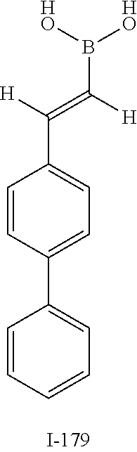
C1=CC=CC=C1C1=CC=C(C([H])=C([H])B([HO])[HO])C=C1
